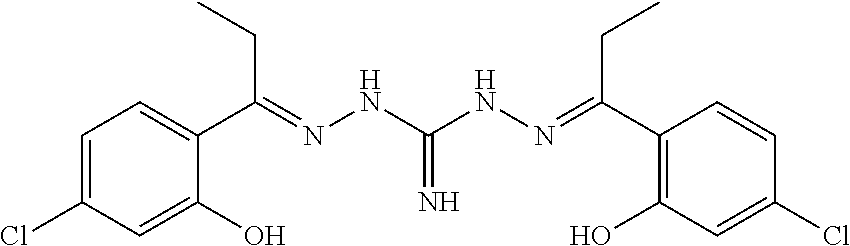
C1(C(=NNC(NN=C(C2=CC=C(Cl)C=C2O)CC)=N)CC)=C(O)C=C(Cl)C=C1
